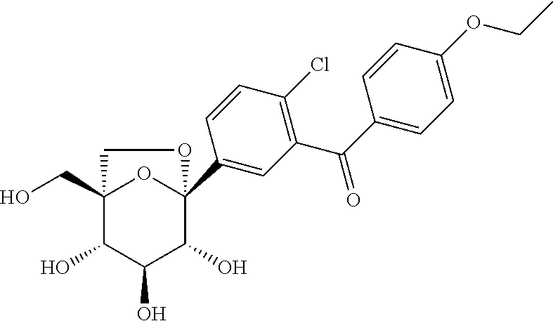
C12(CO)C(O)C(O)C(O)C(C3=CC(C(C4=CC=C(OCC)C=C4)=O)=C(Cl)C=C3)(O1)OC2
